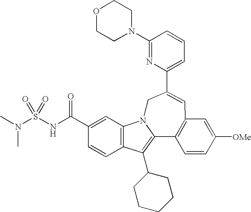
C1(N2CCOCC2)=NC(C2=CC3=C(C4=C(C5CCCCC5)C5=C(C=C(C(NS(N(C)C)(=O)=O)=O)C=C5)N4C2)C=CC([OMe])=C3)=CC=C1
